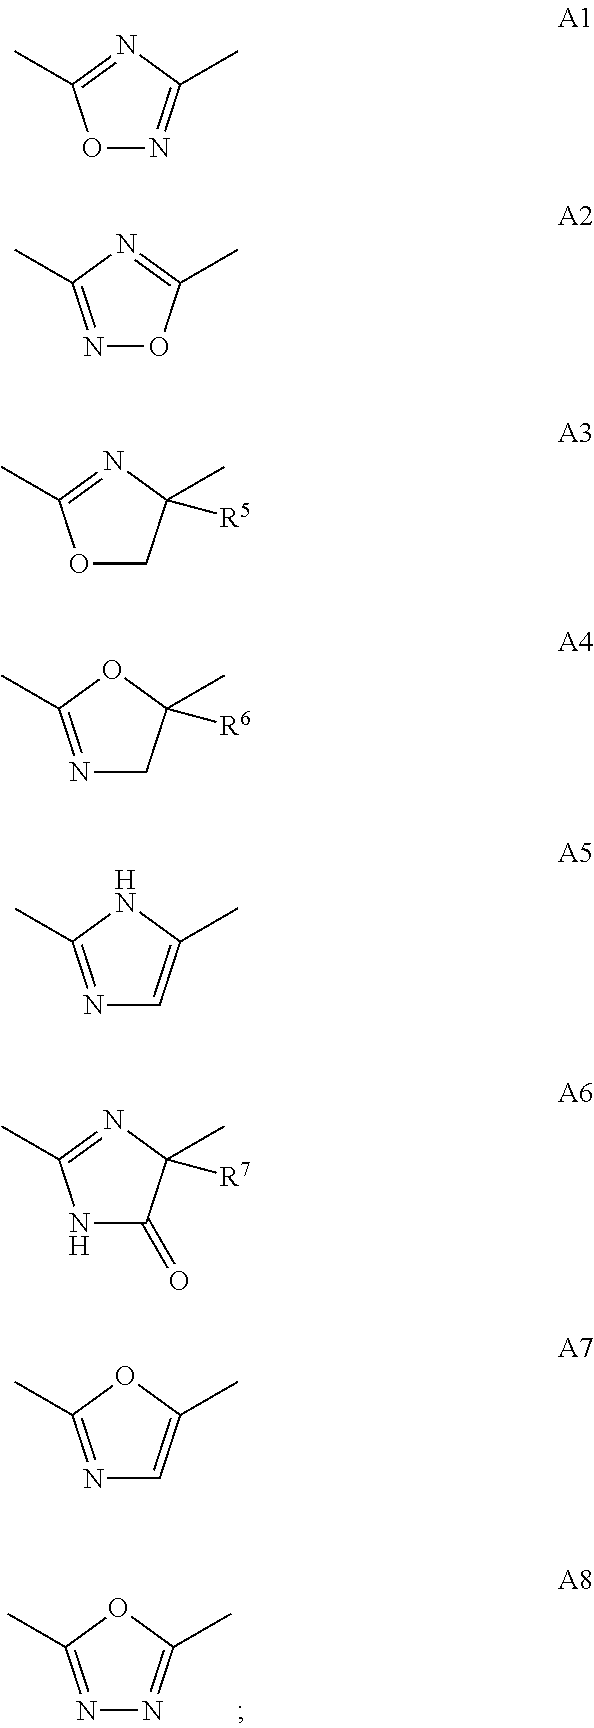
N1=C(C)OC(C)=N1.O1N=C(C)N=C1C.N1=C(C)N=C(C)O1.O1CC([R5])(C)N=C1C.N1=C(C)OC([R6])(C)C1.N1=C(C)NC(C)=C1.N1C(=O)C([R7])(C)N=C1C.N1=C(C)OC(C)=C1
